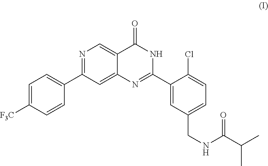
C1(C2=NC3=CC(C4=CC=C([F3C])C=C4)=NC=C3C(=O)N2)=CC(CNC(C(C)C)=O)=CC=C1Cl
